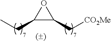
C1(CC)C(C[CO2Me])O1
